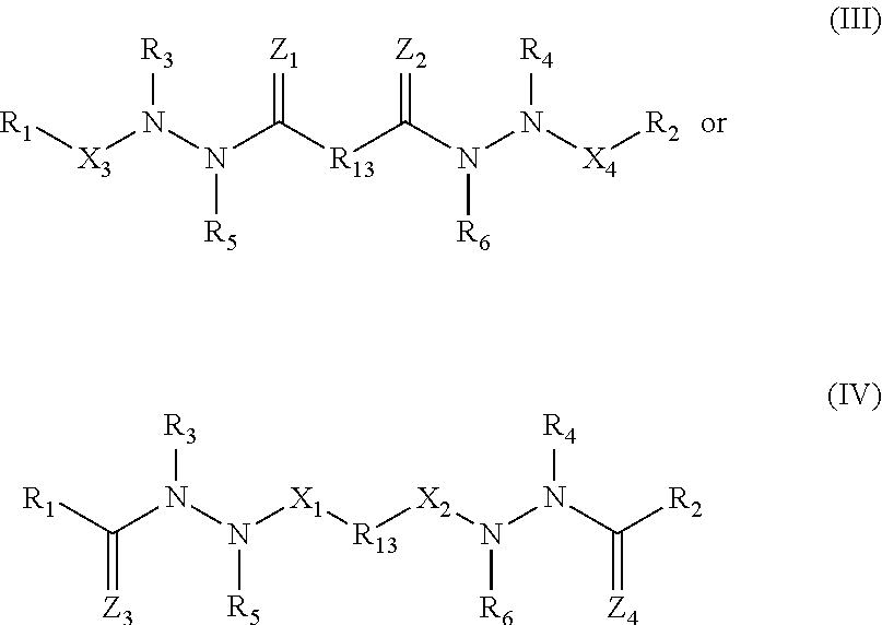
[X3](N([R3])N([R5])C(=[Z1])[R13]C(=[Z2])N([R6])N([R4])[X4][R2])[R1].C(=[Z3])(N([R3])N([R5])[X1][R13][X2]N([R6])N([R4])C(=[Z4])[R2])[R1]
